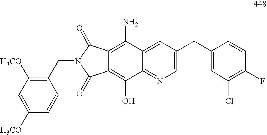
C12=C(O)C3=NC=C(CC4=CC(Cl)=C(F)C=C4)C=C3C(N)=C1C(=O)N(CC1=C([H3CO])C=C([H3CO])C=C1)C2=O
